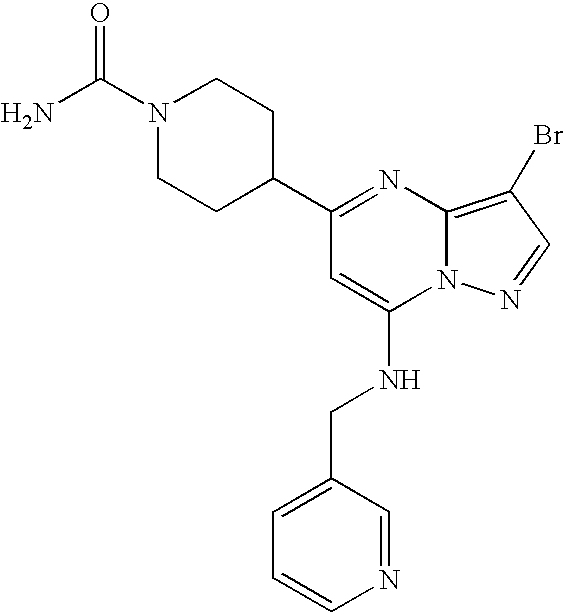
N1(C(N)=O)CCC(C2=NC3=C(Br)C=NN3C(NCC3=CC=CN=C3)=C2)CC1
